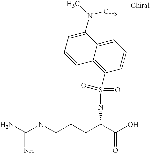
NC(NCCCC(C(O)=O)NS(C1=C2C(=CC=C1)C(N(C)C)=CC=C2)(=O)=O)=N
